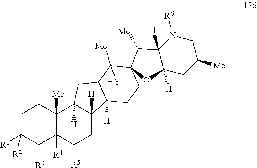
C1C([R1])([R2])C([R3])C2([R4])C([Me])(C1)C1([H])C([H])(CC2[R5])C2([H])C3(C1)C([Me])(C1(CC2)C([Me])C2([H])N([R6])CC([Me])CC2([H])O1)[Y]3
